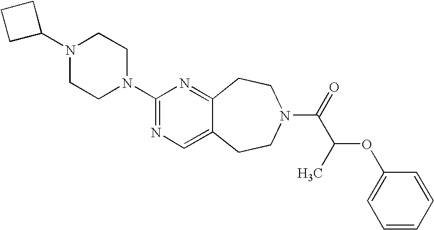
N1(C2CCC2)CCN(C2=NC=C3C(=N2)CCN(C(=O)C(C)OC2=CC=CC=C2)CC3)CC1
